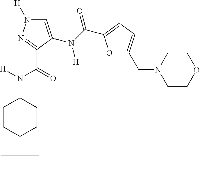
C1=C(N([H])C(=O)C2=CC=C(CN3CCOCC3)O2)C(C(N([H])C2CCC(C(C)(C)C)CC2)=O)=NN1[H]
